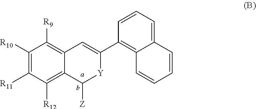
C1([R10])=C([R11])C([R12])=C2C(=C1[R9])C=C(C1=C3C(=CC=C1)C=CC=C3)[Y]C2[Z]
